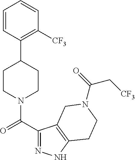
C1CN(C(C2=NNC3=C2CN(C(C[CF3])=O)CC3)=O)CCC1C1=C([CF3])C=CC=C1
